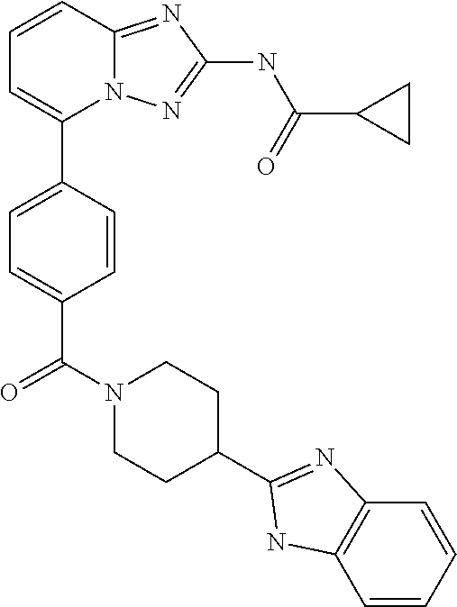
C1=CC2=NC(NC(C3CC3)=O)=NN2C(C2=CC=C(C(N3CCC(C4=NC5=C(C=CC=C5)N4)CC3)=O)C=C2)=C1
